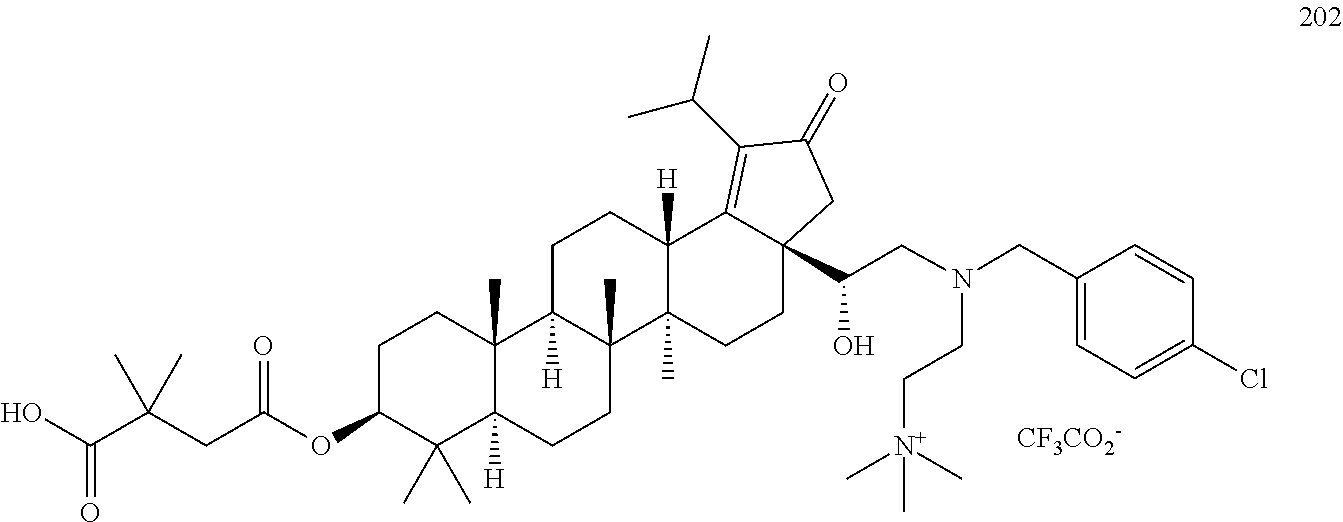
C1C(OC(CC(C(O)=O)(C)C)=O)C(C)(C)C2([H])C(C)(C1)C1([H])C(C)(CC2)C2(C)C([H])(CC1)C1=C(C(C)C)C(=O)CC1(C(CN(CC[N+](C)(C)C)CC1=CC=C(Cl)C=C1)O)CC2.[CF3CO2-]
